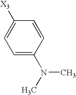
C1=C(N(C)C)C=CC([X3])=C1
